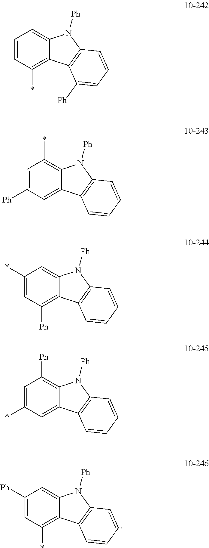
C12=CC([Ph])=CC(*)=C1C1=C(N2[Ph])C=CC=C1.C12=CC=CC(*)=C1C1=C(N2[Ph])C=CC=C1[Ph].C12=C(*)C=C([Ph])C=C1C1=C(N2[Ph])C=CC=C1.C12=CC(*)=CC([Ph])=C1C1=C(N2[Ph])C=CC=C1.C12=C([Ph])C=C(*)C=C1C1=C(N2[Ph])C=CC=C1
